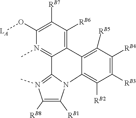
N12C([RB1])=C([RB8])N(C)=C1C1=N(C)C(O[LA])=C([RB7])C([RB6])=C1C1=C([RB5])C([RB4])=C([RB3])C([RB2])=C21
